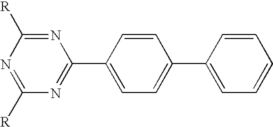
N1=C([R])N=C([R])N=C1C1=CC=C(C2=CC=CC=C2)C=C1
